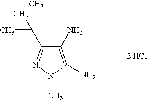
C1(N)=C(N)N(C)N=C1C(C)(C)C.[2 HCl]
